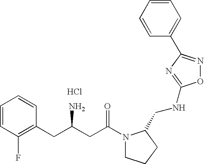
Cl.C1=CC(F)=C(CC(CC(=O)N2CCCC2CNC2=NC(C3=CC=CC=C3)=NO2)N)C=C1
